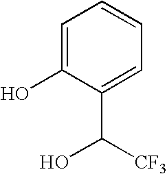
C1=C(O)C(C([CF3])O)=CC=C1
